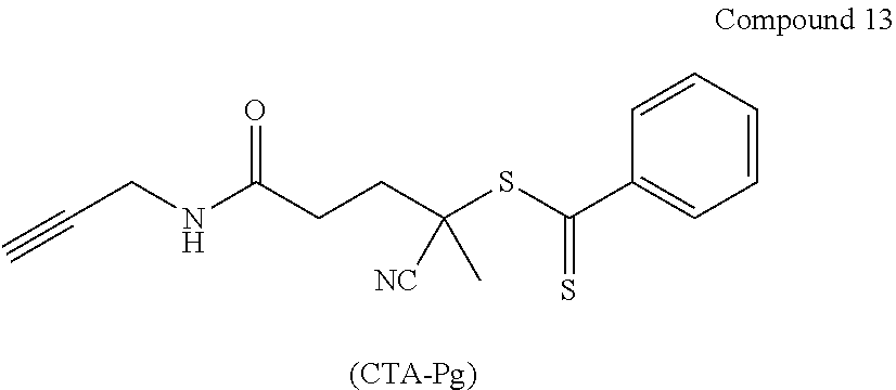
[(CTA-Pg)].N(C(CCC(SC(C1=CC=CC=C1)=S)([NC])C)=O)CC#C
